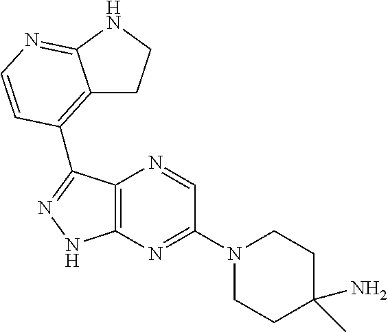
C12=C(N=C(N3CCC(N)(C)CC3)C=N1)NN=C2C1=C2CCNC2=NC=C1
